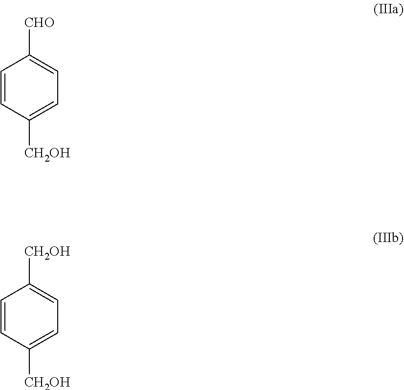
C1=CC([CH2OH])=CC=C1[CHO].C1=CC([CH2OH])=CC=C1[CH2OH]
